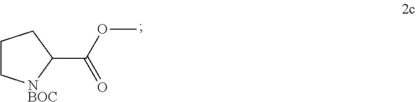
C1C[NBOC]C(C(OC)=O)C1
